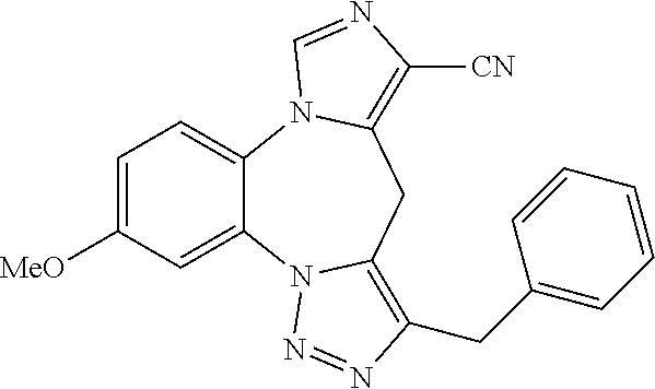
C1=C([MeO])C=C2C(=C1)N1C(=C([CN])N=C1)CC1=C(CC3=CC=CC=C3)N=NN21
